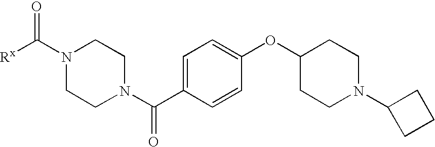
N1(C([Rx])=O)CCN(C(C2=CC=C(OC3CCN(C4CCC4)CC3)C=C2)=O)CC1
